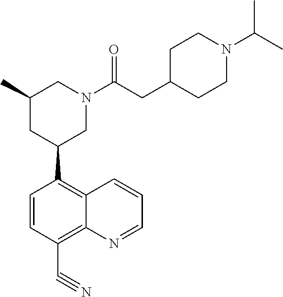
C1=CC(C#N)=C2C(=C1C1CN(C(CC3CCN(C(C)C)CC3)=O)CC(C)C1)C=CC=N2
